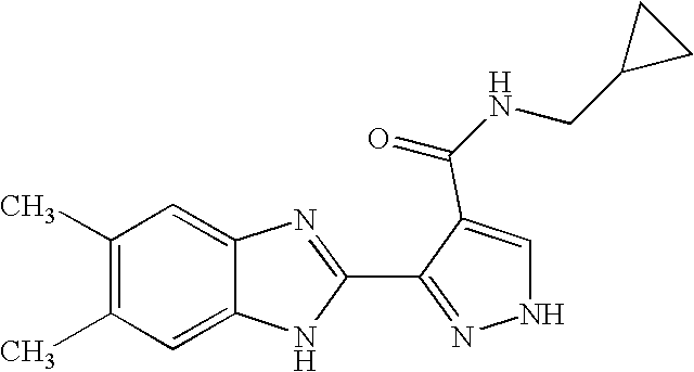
C1(C)=C(C)C=C2C(=C1)N=C(C1=NNC=C1C(NCC1CC1)=O)N2
